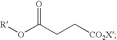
C(C[CO2X])C(O[R])=O
